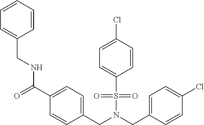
C1=CC=CC(CNC(=O)C2=CC=C(CN(S(=O)(=O)C3=CC=C(Cl)C=C3)CC3=CC=C(Cl)C=C3)C=C2)=C1
